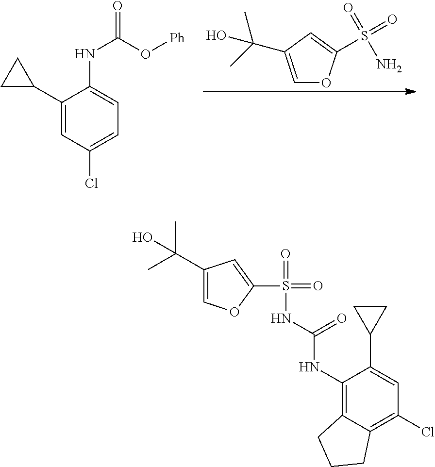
C1=C(C(O)(C)C)C=C(S(=O)(=O)N)O1.C1(C2CC2)=CC(Cl)=CC=C1NC(O[Ph])=O.C1(NC(=O)NS(=O)(=O)C2=CC(C(C)(C)O)=CO2)=C2C(=C(Cl)C=C1C1CC1)CCC2
